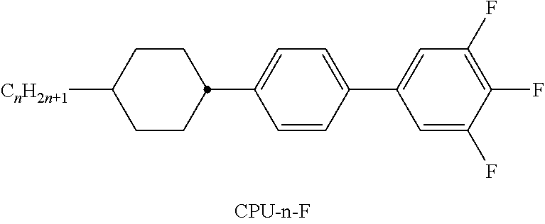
C1(C2CCC([CnH2n+1])CC2)=CC=C(C2=CC(F)=C(F)C(F)=C2)C=C1
